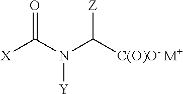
[X]C(N(C([C(O)O- M+])[Z])[Y])=O
